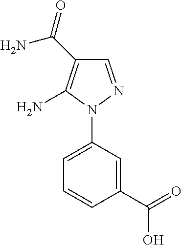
C1=NN(C2=CC=CC(C(=O)O)=C2)C(N)=C1C(=O)N
